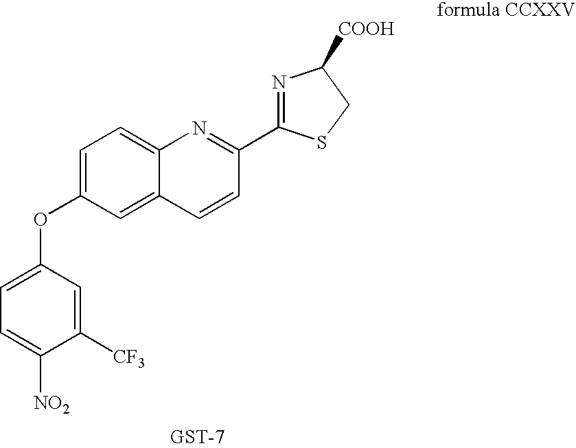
C1=C(OC2=CC=C([NO2])C([CF3])=C2)C=C2C(=C1)N=C(C1=NC([COOH])CS1)C=C2
